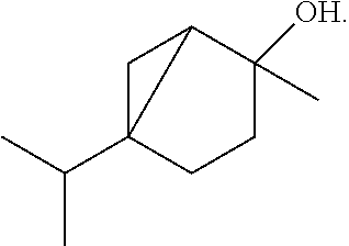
C1C2(C(C)C)CCC([OH])(C)C12
